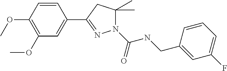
C1(OC)=C(OC)C=CC(C2=NN(C(=O)NCC3=CC(F)=CC=C3)C(C)(C)C2)=C1
